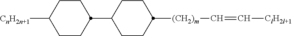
C1([CnH2n+1])CCC(C2CCC([(CH2)m]C=C[ClH2l+1])CC2)CC1
